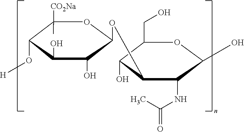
C1([CO2Na])(C)C(O[H])C(O)C(O)C(OC2C(O)C(CO)OC(O)C2NC(=O)C)O1
